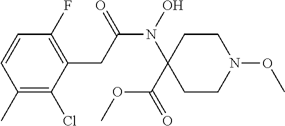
C1=CC(C)=C(Cl)C(CC(N(O)C2(C(=O)OC)CCN(OC)CC2)=O)=C1F
